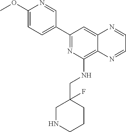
C1(C2=CC=C(OC)N=C2)=NC(NCC2(F)CNCCC2)=C2C(=C1)N=CC=N2
